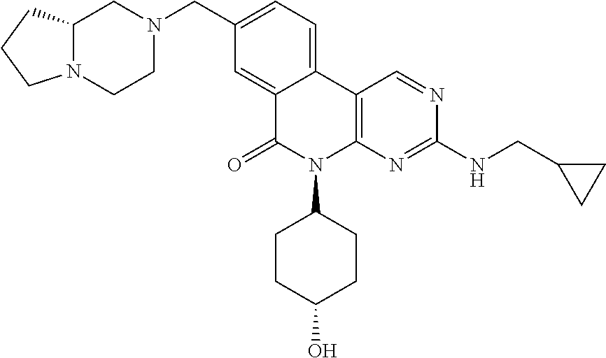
C1(CN2CC3N(CC2)CCC3)=CC=C2C(=C1)C(=O)N(C1CCC(O)CC1)C1=C2C=NC(NCC2CC2)=N1
